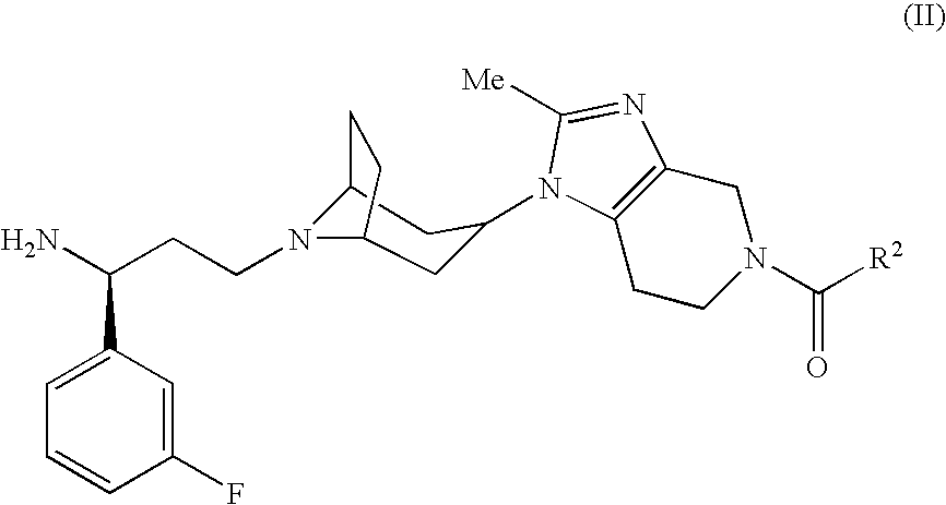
NC(CCN1C2CC(N3C4=C(CN(C([R2])=O)CC4)N=C3[Me])CC1CC2)C1=CC=CC(F)=C1
